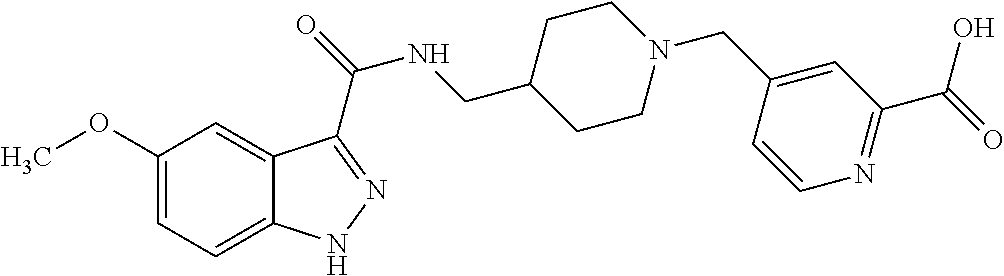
C1=C(OC)C=C2C(=C1)NN=C2C(=O)NCC1CCN(CC2=CC(C(=O)O)=NC=C2)CC1
